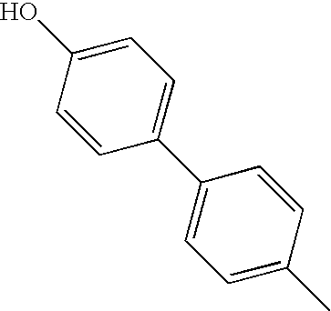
OC1=CC=C(C2=CC=C(C)C=C2)C=C1
